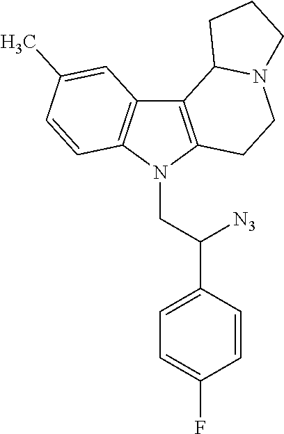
C12=C(N(CC(C3=CC=C(F)C=C3)[N3])C3=C1C=C(C)C=C3)CCN1C2CCC1
